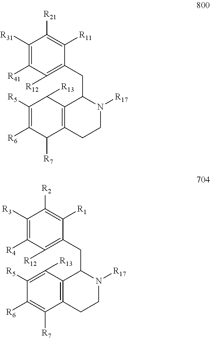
C1([R31])=C([R41])C([R12])=C(CC2C3=C(CCN2[R17])C([R7])C([R6])=C([R5])C3[R13])C([R11])=C1[R21].C1([R3])=C([R4])C([R12])=C(CC2C3=C(CCN2[R17])C([R7])=C([R6])C([R5])=C3[R13])C([R1])=C1[R2]
